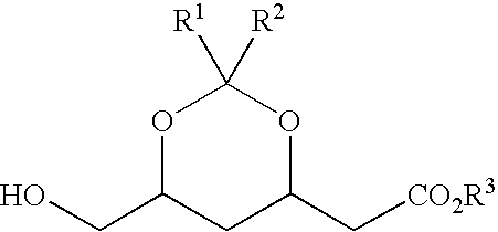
O1C(CO)CC(C[CO2R3])OC1([R1])[R2]
